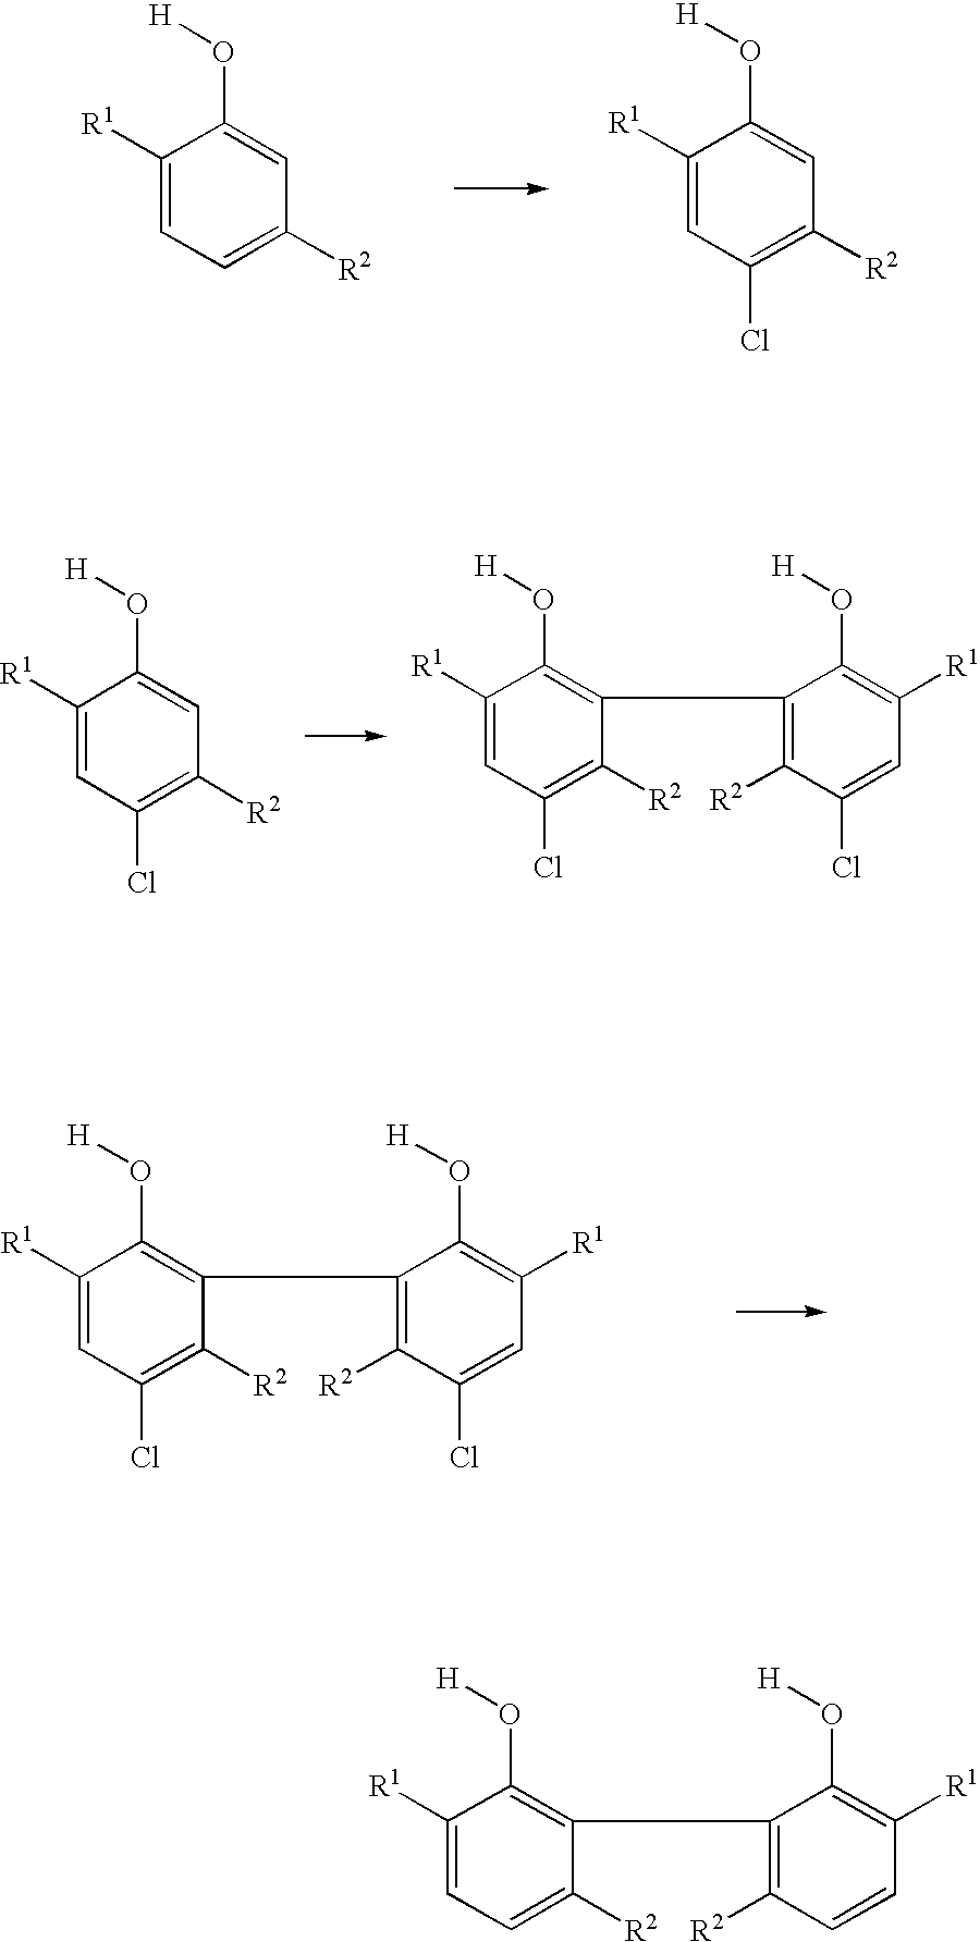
C1([R1])=CC=C([R2])C=C1O[H].C1([R1])=CC(Cl)=C([R2])C=C1O[H].C1([R1])=CC(Cl)=C([R2])C=C1O[H].C1([R1])=CC(Cl)=C([R2])C(C2=C([R2])C(Cl)=CC([R1])=C2O[H])=C1O[H].C1([R1])=CC(Cl)=C([R2])C(C2=C([R2])C(Cl)=CC([R1])=C2O[H])=C1O[H].C1([R1])=CC=C([R2])C(C2=C([R2])C=CC([R1])=C2O[H])=C1O[H]
